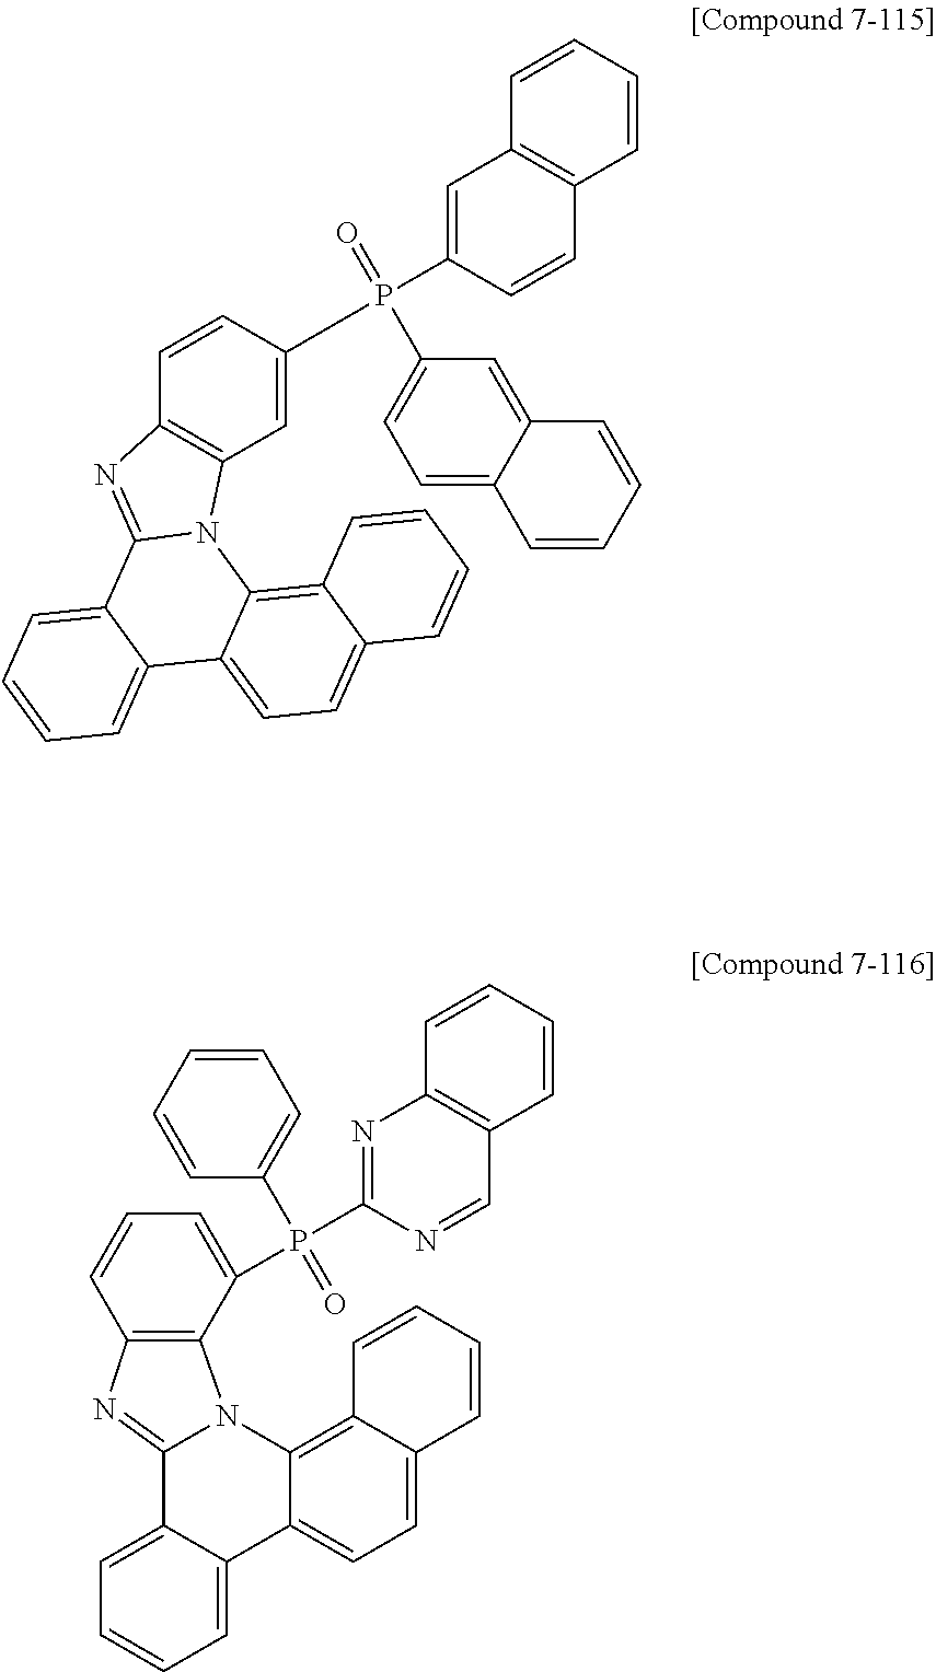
C1=CC(P(C2=CC3=C(C=C2)C=CC=C3)(=O)C2=CC=C3C(=C2)C=CC=C3)=CC2=C1N=C1N2C2=C3C(=CC=C2C2=CC=CC=C12)C=CC=C3.C12=CC=CC=C1C1=CC=C3C(=C1N1C4=C(N=C21)C=CC=C4P(C1=NC2=C(C=N1)C=CC=C2)(C1=CC=CC=C1)=O)C=CC=C3
